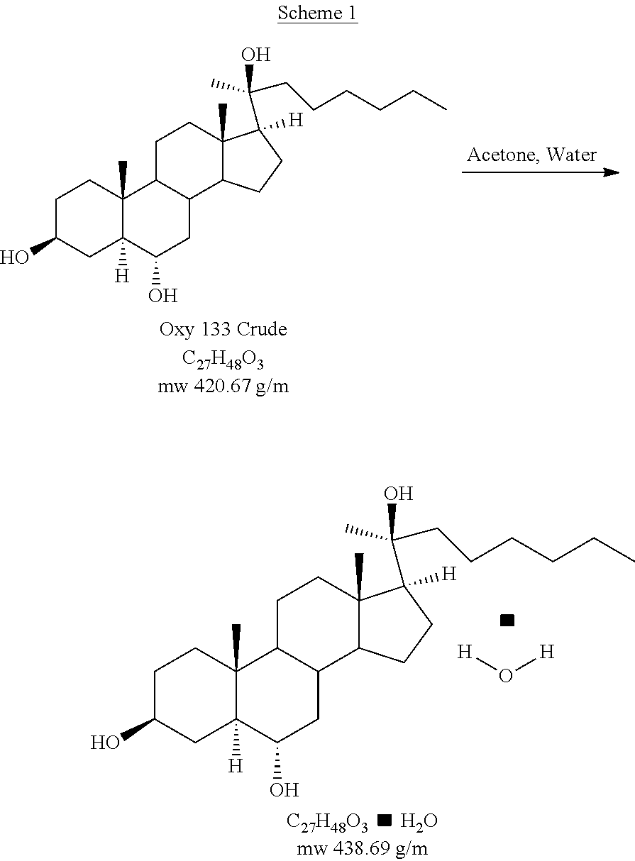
C1C(O)CC2([H])C(C)(C1)C1C(CC2O)C2C(C)(CC1)C([H])(C(O)(CCCCCC)C)CC2.[H]O[H].[C27H48O3].O.C1C(O)CC2([H])C(C)(C1)C1C(CC2O)C2C(C)(CC1)C([H])(C(O)(CCCCCC)C)CC2
